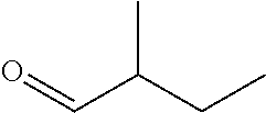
O=CC(CC)C
